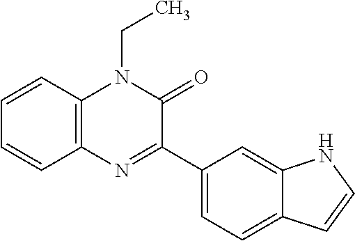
C12=C(C=CC=C1)N(CC)C(=O)C(C1=CC=C3C(=C1)NC=C3)=N2
